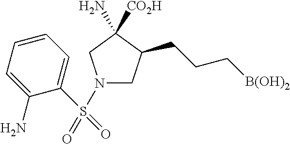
N1(S(=O)(C2=CC=CC=C2N)=O)CC(CCC[B(OH)2])C(N)([CO2H])C1
